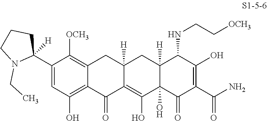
C1([OCH3])=C2CC3([H])CC4([H])C(NCC[OCH3])C(O)=C(C(=O)N)C(=O)C4(O)C(O)=C3C(=O)C2=C(O)C=C1C1([H])CCCN1CC
